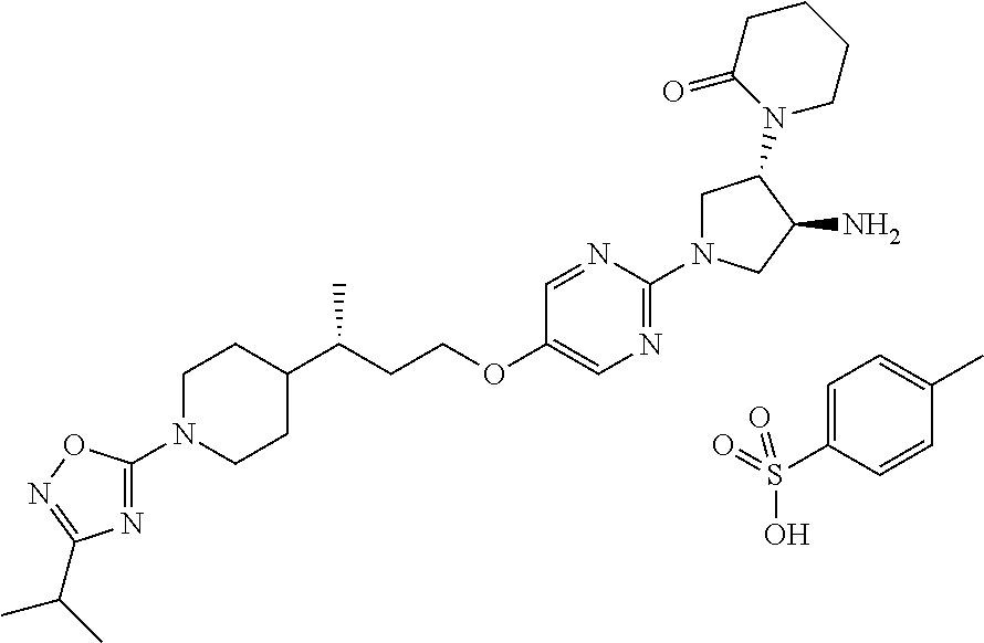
N1(C2=NC(C(C)C)=NO2)CCC(C(CCOC2=CN=C(N3CC(N4CCCCC4=O)C(N)C3)N=C2)C)CC1.C1=C(S(=O)(O)=O)C=CC(C)=C1
